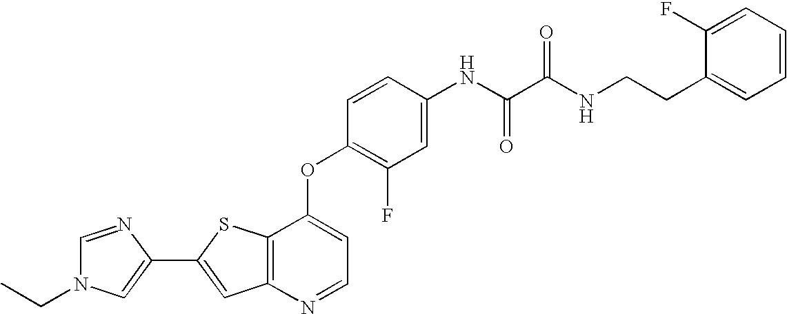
C12=C(SC(C3=CN(CC)C=N3)=C1)C(OC1=C(F)C=C(NC(C(NCCC3=CC=CC=C3F)=O)=O)C=C1)=CC=N2
